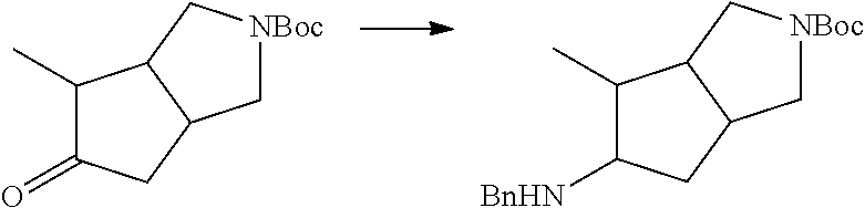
C1(C)C(=O)CC2C1C[NBoc]C2.C1(C)C([BnHN])CC2C1C[NBoc]C2
